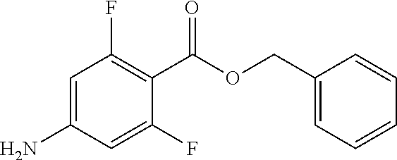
NC1=CC(F)=C(C(OCC2=CC=CC=C2)=O)C(F)=C1
